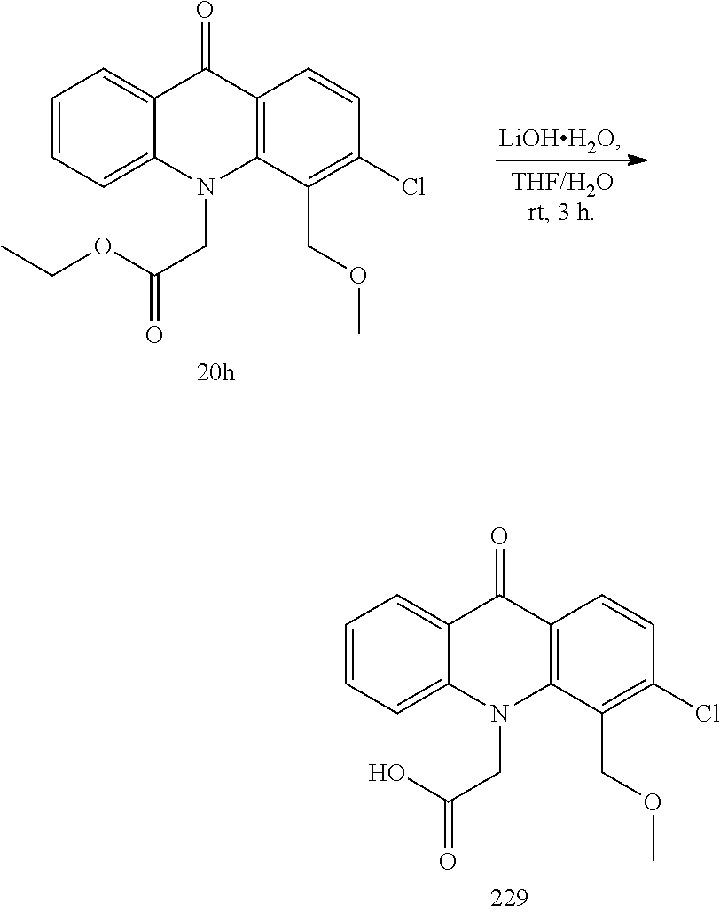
[LiOHH2O].C1=CC=C2C(=C1)C(=O)C1=C(N2CC(OCC)=O)C(COC)=C(Cl)C=C1.C1=CC=C2C(=C1)C(=O)C1=C(N2CC(O)=O)C(COC)=C(Cl)C=C1
